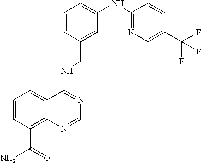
C1=CC(C(N)=O)=C2C(=C1)C(NCC1=CC(NC3=NC=C(C(F)(F)F)C=C3)=CC=C1)=NC=N2
